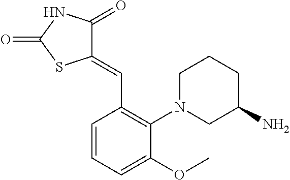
C1(=CC2=C(N3CCCC(N)C3)C(OC)=CC=C2)C(=O)NC(=O)S1
